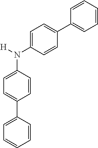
N(C1=CC=C(C2=CC=CC=C2)C=C1)(C1=CC=C(C2=CC=CC=C2)C=C1)[H]
